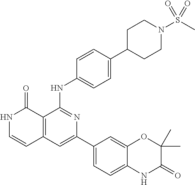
C1=CC(NC2=NC(C3=CC=C4C(=C3)OC(C)(C)C(=O)N4)=CC3=C2C(=O)NC=C3)=CC=C1C1CCN(S(C)(=O)=O)CC1
